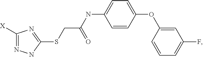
C1([X])=NNC(SCC(=O)NC2=CC=C(OC3=CC(F)=CC=C3)C=C2)=N1
